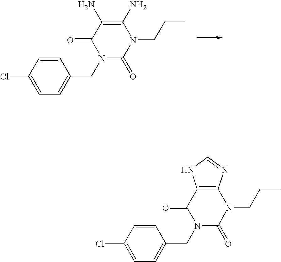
C1=CC(Cl)=CC=C1CN1C(=O)N(CCC)C(N)=C(N)C1=O.C1=CC(Cl)=CC=C1CN1C(=O)N(CCC)C2=C(C1=O)NC=N2
